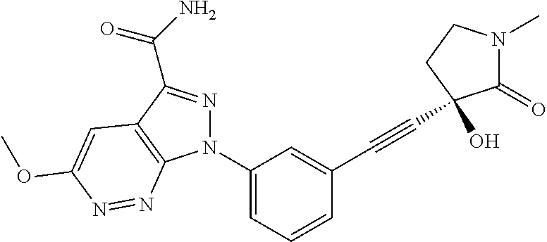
C1(N2N=C(C(N)=O)C3=C2N=NC(OC)=C3)=CC=CC(C#CC2(O)C(=O)N(C)CC2)=C1
